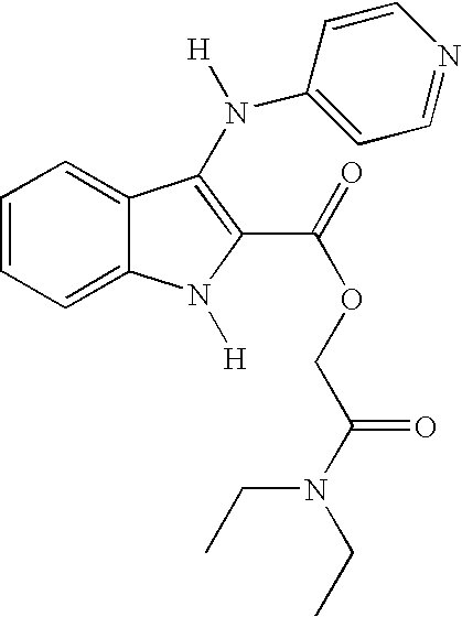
C1=CC=C2C(=C1)N([H])C(C(OCC(N(CC)CC)=O)=O)=C2N(C1=CC=NC=C1)[H]
